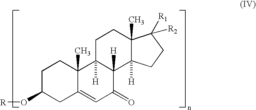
C1C(O[R])CC2=CC(=O)C3([H])C([H])(C2(C)C1)CCC1(C)C3([H])CCC1([R1])[R2]
